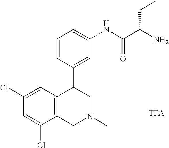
C1(Cl)=CC(Cl)=CC2=C1CN(C)CC2C1=CC(NC(C(N)CC)=O)=CC=C1
